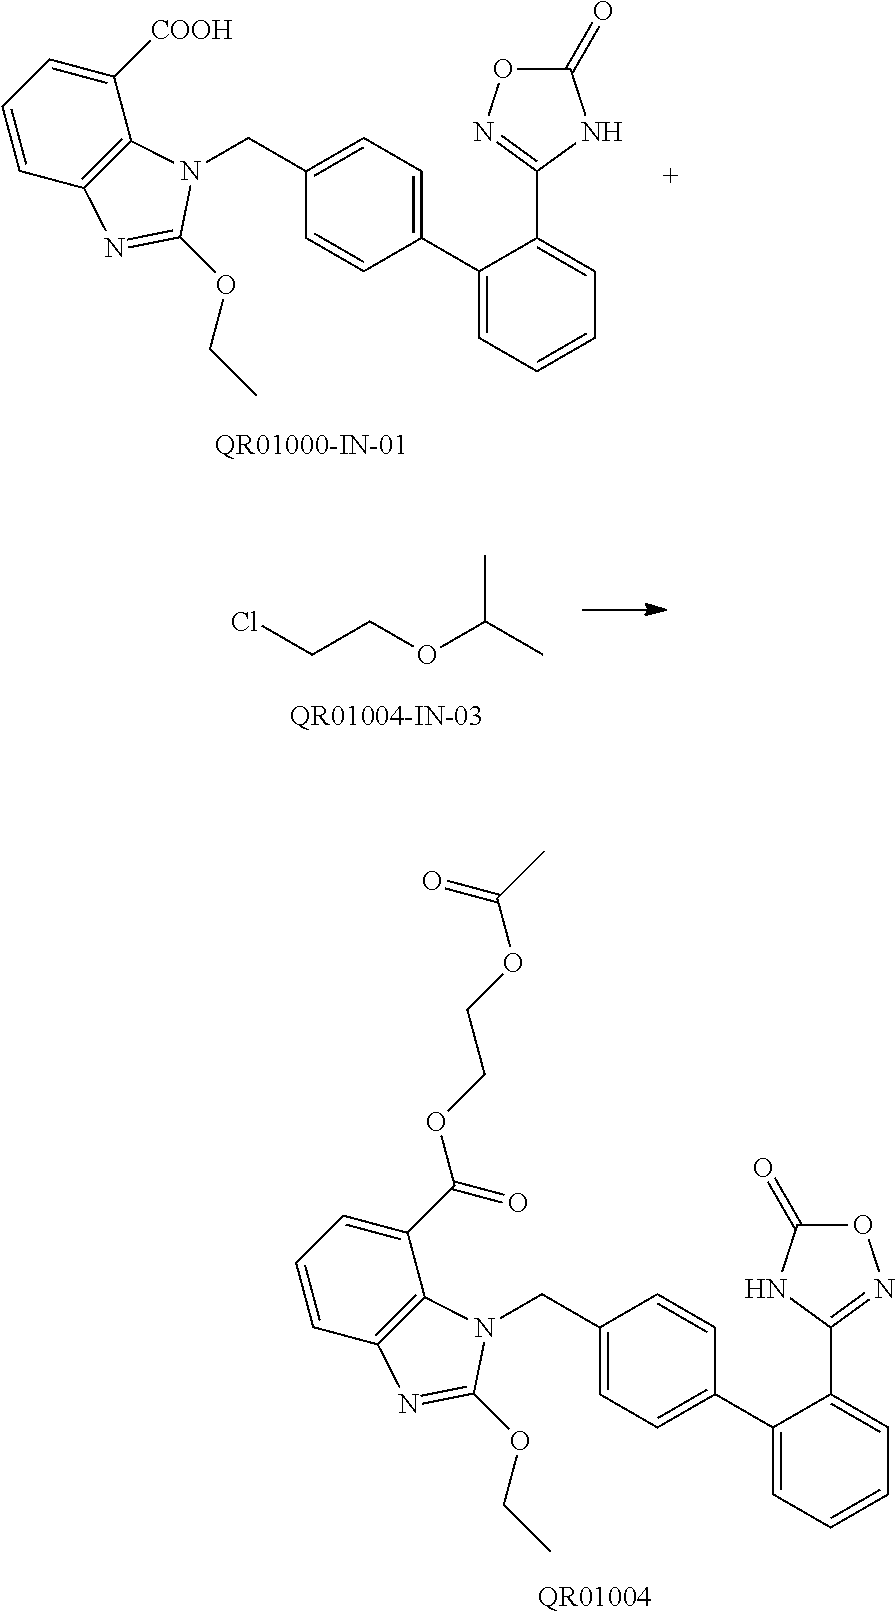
C1(C2=CC=C(CN3C4=C(C=CC=C4[COOH])N=C3OCC)C=C2)=CC=CC=C1C1=NOC(=O)N1.ClCCOC(C)C.C1(C2=CC=C(CN3C4=C(C=CC=C4C(OCCOC(C)=O)=O)N=C3OCC)C=C2)=CC=CC=C1C1=NOC(=O)N1.[QR01004]
